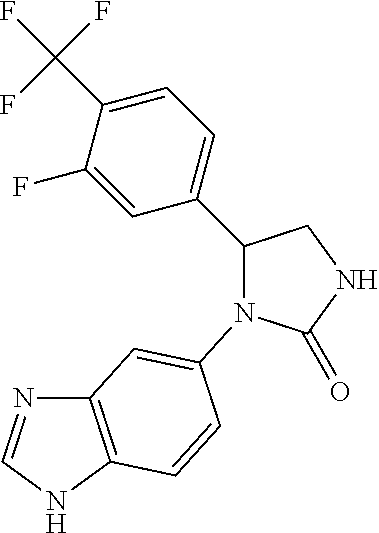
C12=C(NC=N1)C=CC(N1C(=O)NCC1C1=CC=C(C(F)(F)F)C(F)=C1)=C2
